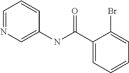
N1=CC=CC(NC(C2=CC=CC=C2Br)=O)=C1
